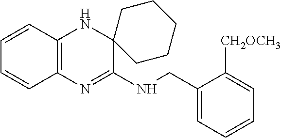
C1=CC2=C(C=C1)N=C(NCC1=CC=CC=C1[CH2OCH3])C1(N2)CCCCC1
